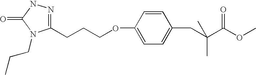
C1=CC(OCCCC2=NNC(=O)N2CCC)=CC=C1CC(C(OC)=O)(C)C
